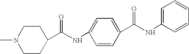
C1CN(C)CCC1C(NC1=CC=C(C(NC2=CC=CC=C2)=O)C=C1)=O
